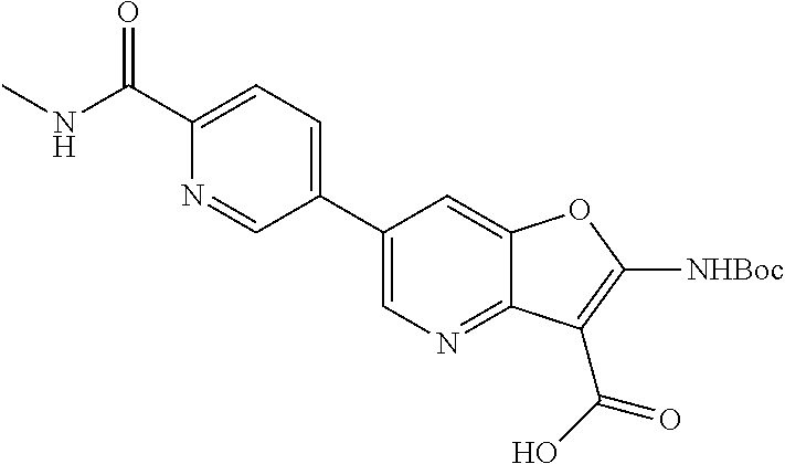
C1(C2=CN=C3C(=C2)OC([NHBoc])=C3C(=O)O)=CC=C(C(NC)=O)N=C1
